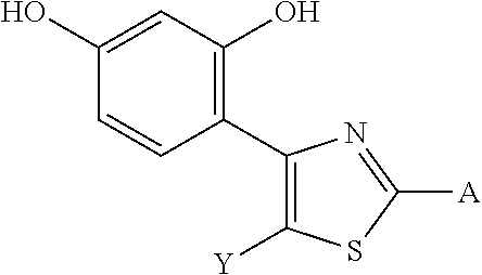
C1=C(O)C=CC(C2=C([Y])SC([A])=N2)=C1O
